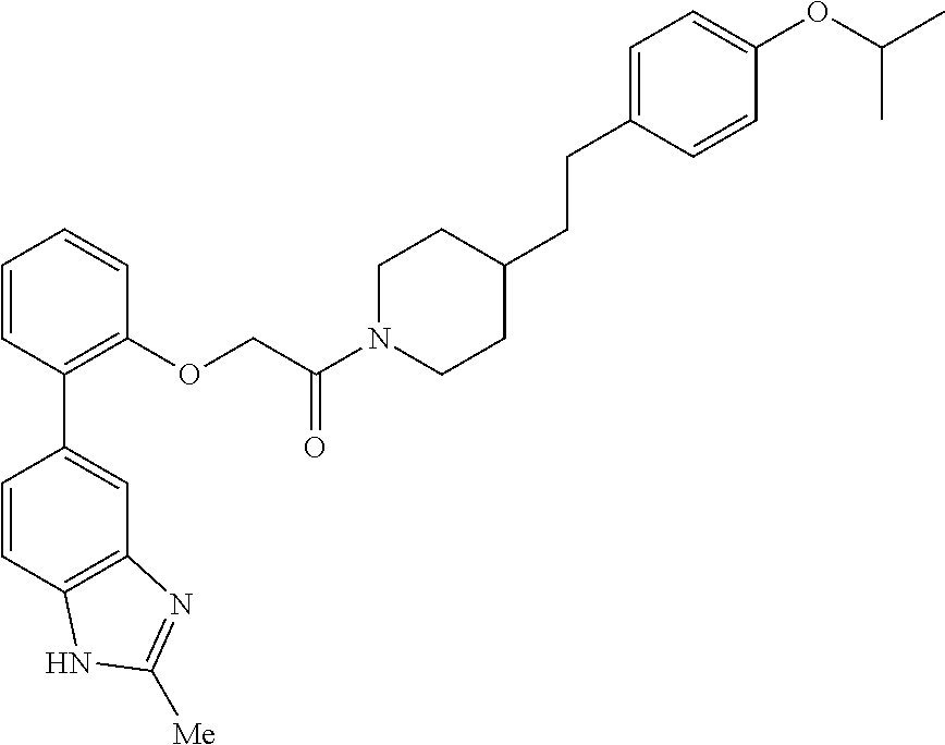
C1=CC(C2=CC3=C(C=C2)NC([Me])=N3)=C(OCC(N2CCC(CCC3=CC=C(OC(C)C)C=C3)CC2)=O)C=C1
